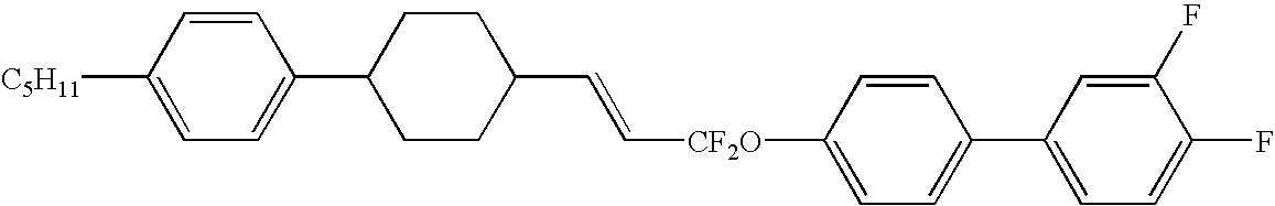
C([CF2O]C1=CC=C(C2=CC=C(F)C(F)=C2)C=C1)=CC1CCC(C2=CC=C([C5H11])C=C2)CC1
